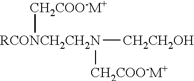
[CH2CH2OH][RCONCH2CH2N]([CH2COO-M+])[CH2COO-M+]
